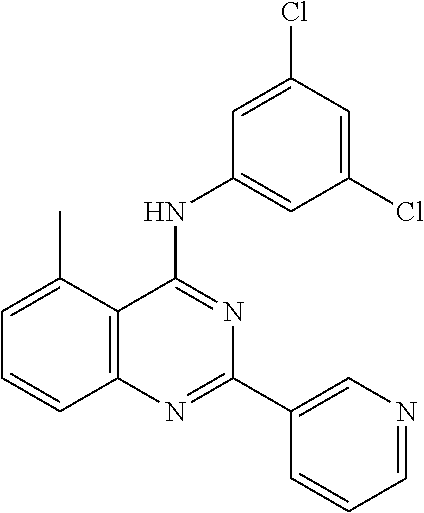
C1=C(C)C2=C(C=C1)N=C(C1=CN=CC=C1)N=C2NC1=CC(Cl)=CC(Cl)=C1
